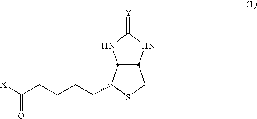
C1(CCCCC([X])=O)SCC2NC(=[Y])NC12
